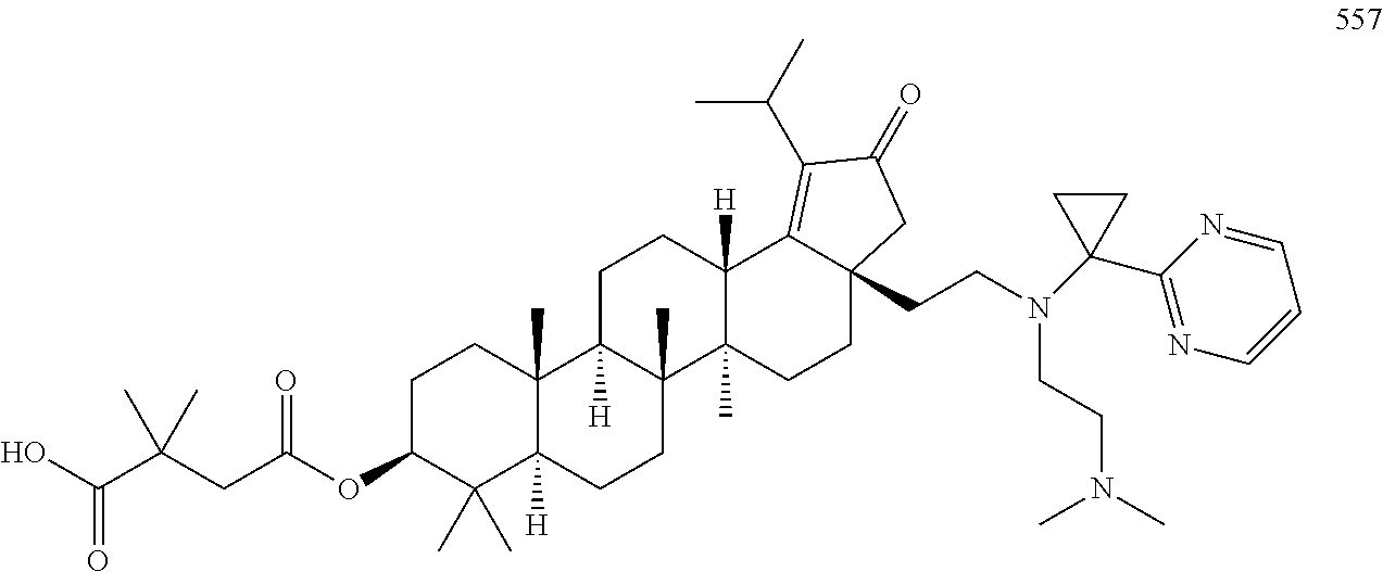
C1C(OC(CC(C(O)=O)(C)C)=O)C(C)(C)C2([H])C(C)(C1)C1([H])C(C)(CC2)C2(C)C([H])(CC1)C1=C(C(C)C)C(=O)CC1(CCN(C1(C3=NC=CC=N3)CC1)CCN(C)C)CC2
